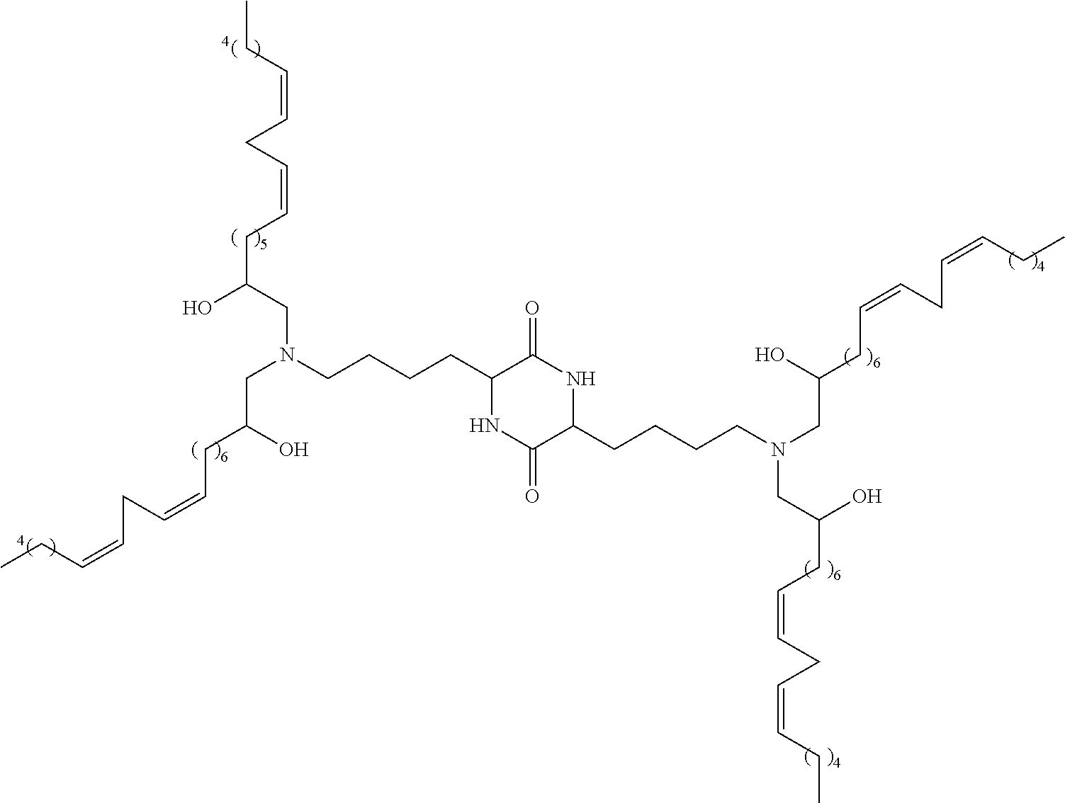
C1(CCCCN(CC(CC=CCC=CCC)O)CC(CC=CCC=CCC)O)NC(=O)C(CCCCN(CC(CC=CCC=CCC)O)CC(O)CC=CCC=CCC)NC1=O
